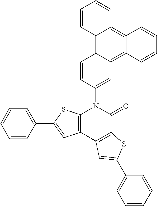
C12=C3C(=C4C(=C1C=CC=C2)C=CC=C4)C=C(N1C2=C(C4=C(C1=O)SC(C1=CC=CC=C1)=C4)C=C(C1=CC=CC=C1)S2)C=C3
